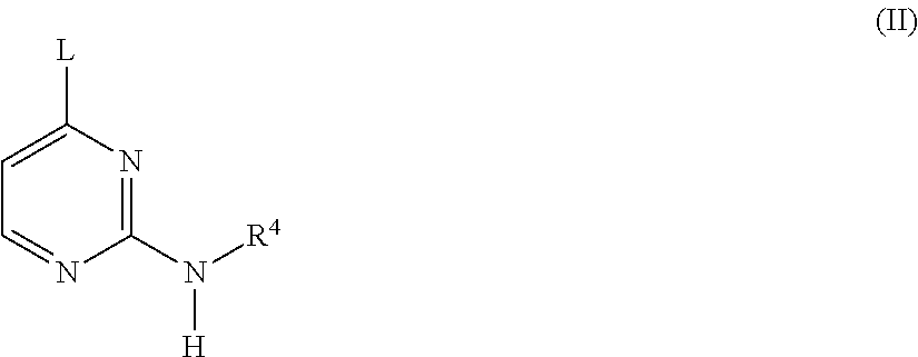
C1(N([H])[R4])=NC([L])=CC=N1
